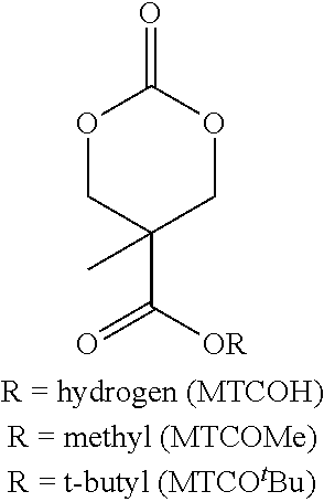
O1CC(C)(C(=O)[OR])COC1=O
